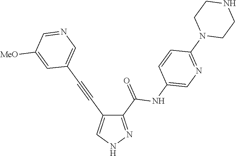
C1(C(=O)NC2=CN=C(N3CCNCC3)C=C2)=NNC=C1C#CC1=CN=CC([MeO])=C1
